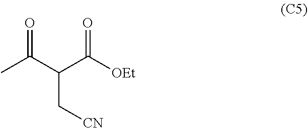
CC(C(C([OEt])=O)C[CN])=O
